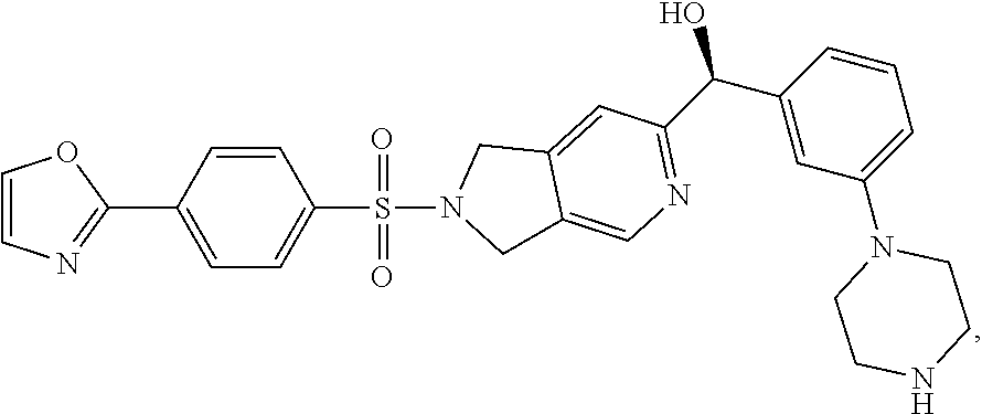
C1=COC(C2=CC=C(S(=O)(=O)N3CC4=CN=C(C(C5=CC(N6CCNCC6)=CC=C5)O)C=C4C3)C=C2)=N1
